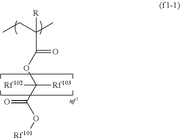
CCC(C)(C(OC(C(O[Rf101])=O)([Rf103])[Rf102])=O)[R]
